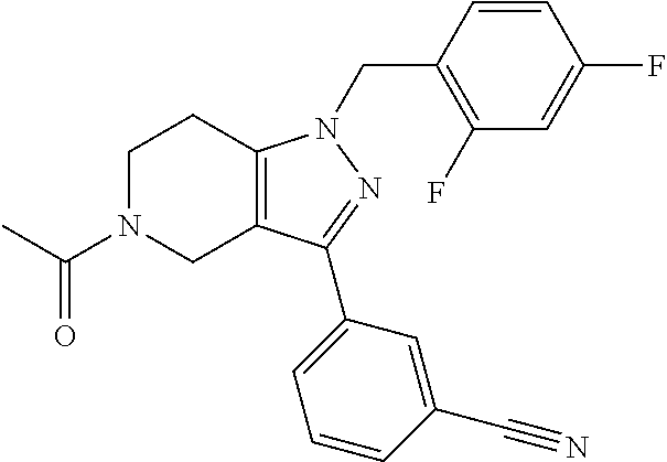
C1N(C(=O)C)CC2=C(C1)N(CC1=C(F)C=C(F)C=C1)N=C2C1=CC=CC(C#N)=C1
